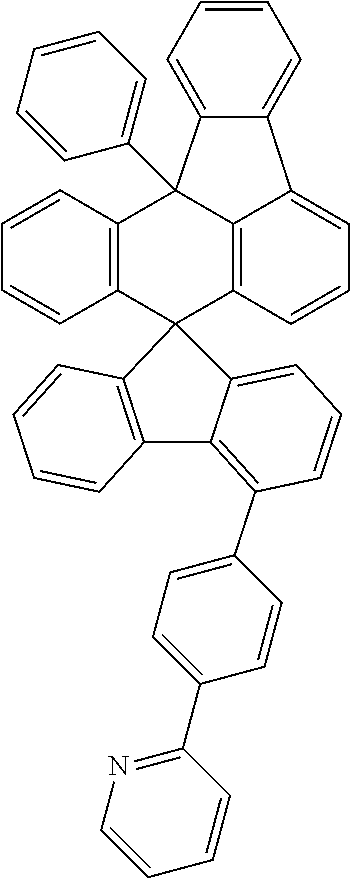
C1=CC=C2C(=C1)C1=CC=CC3=C1C2(C1=CC=CC=C1)C1=C(C32C3=CC=CC(C4=CC=C(C5=NC=CC=C5)C=C4)=C3C3=C2C=CC=C3)C=CC=C1
